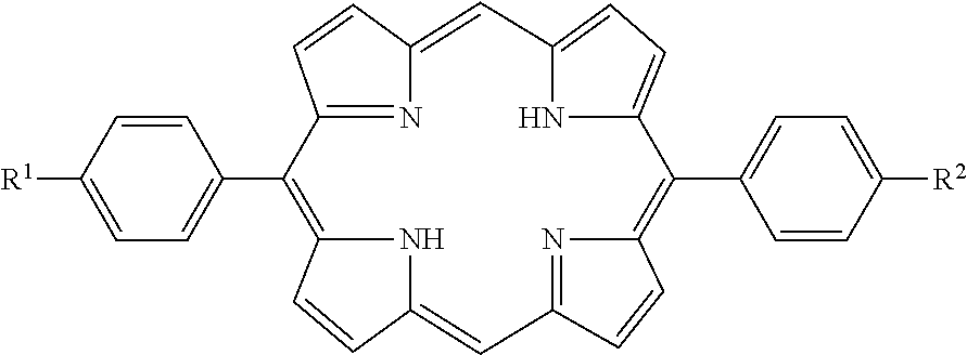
C12=CC3=CC=C(N3)C(C3=CC=C([R2])C=C3)=C3C=CC(=N3)C=C3C=CC(=C(C4=CC=C([R1])C=C4)C(=N1)C=C2)N3
